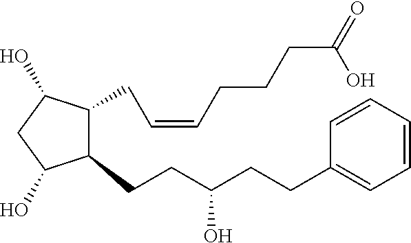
C1(CC=CCCCC(=O)O)C(O)CC(O)C1CCC(CCC1=CC=CC=C1)O
